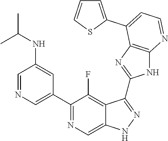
C1=NC=C(C2=NC=C3C(=C2F)C(C2=NC4=C(N2)N=CC=C4C2=CC=CS2)=NN3)C=C1NC(C)C
